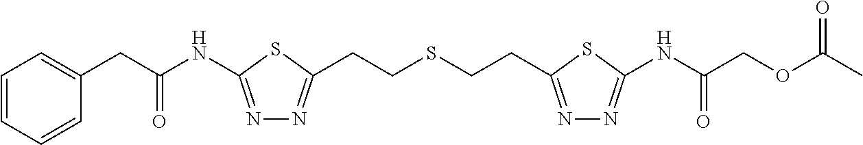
N1=C(NC(CC2=CC=CC=C2)=O)SC(CCSCCC2=NN=C(NC(COC(C)=O)=O)S2)=N1
